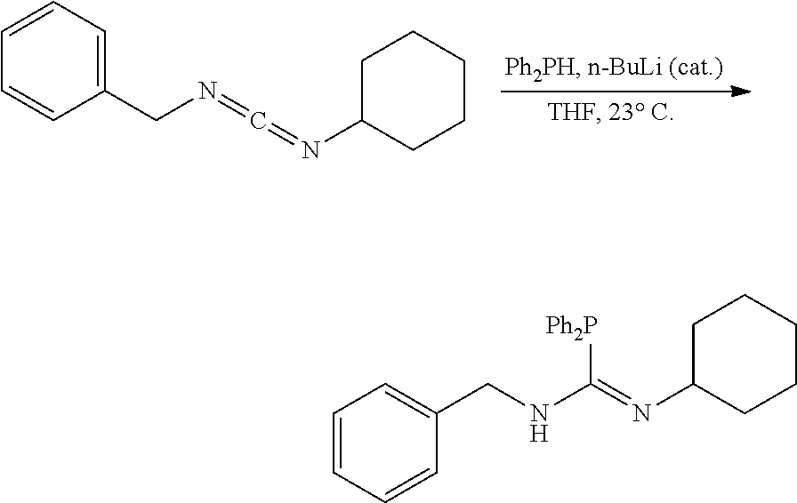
C1(CN=C=NC2CCCCC2)=CC=CC=C1.C1=CC=CC(CNC([Ph2P])=NC2CCCCC2)=C1
